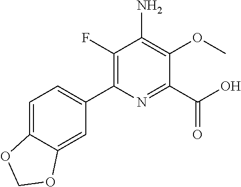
C1(F)=C(C2=CC=C3C(=C2)OCO3)N=C(C(O)=O)C(OC)=C1N
